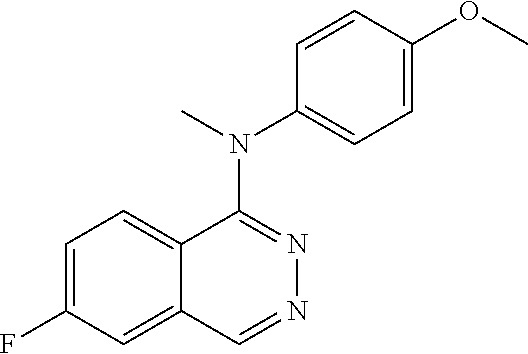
C1=C(F)C=C2C(=C1)C(N(C)C1=CC=C(OC)C=C1)=NN=C2
